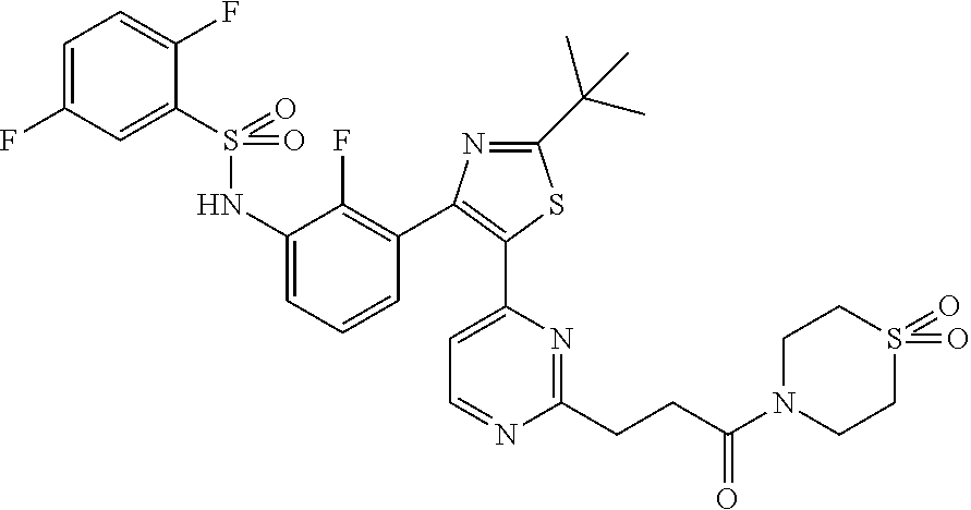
C1(F)=CC=C(F)C(S(=O)(NC2=CC=CC(C3=C(C4=CC=NC(CCC(=O)N5CCS(=O)(=O)CC5)=N4)SC(C(C)(C)C)=N3)=C2F)=O)=C1
